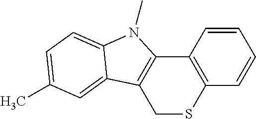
C1=CC2=C(C=C1)SCC1=C2N(C)C2=CC=C(C)C=C12
